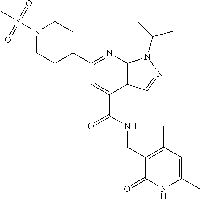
C1(C2=NC3=C(C(C(NCC4=C(C)C=C(C)NC4=O)=O)=C2)C=NN3C(C)C)CCN(S(C)(=O)=O)CC1
